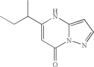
C1(C(CC)C)=CC(=O)N2C(=CC=N2)N1
